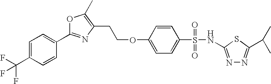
C1=CC(OCCC2=C(C)OC(C3=CC=C(C(F)(F)F)C=C3)=N2)=CC=C1S(=O)(=O)NC1=NN=C(C(C)C)S1
